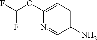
C1(OC(F)F)=CC=C(N)C=N1
